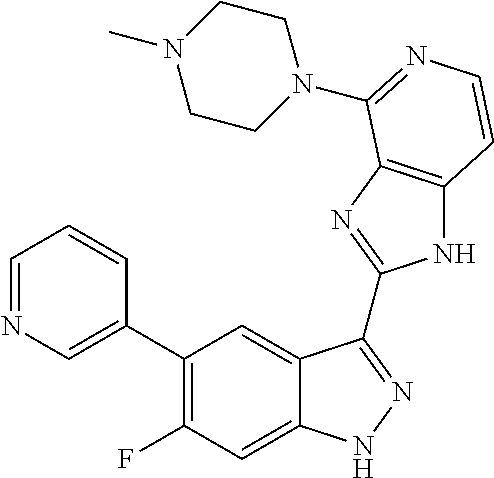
C1=C(C2=C(F)C=C3C(=C2)C(C2=NC4=C(N2)C=CN=C4N2CCN(C)CC2)=NN3)C=CC=N1
